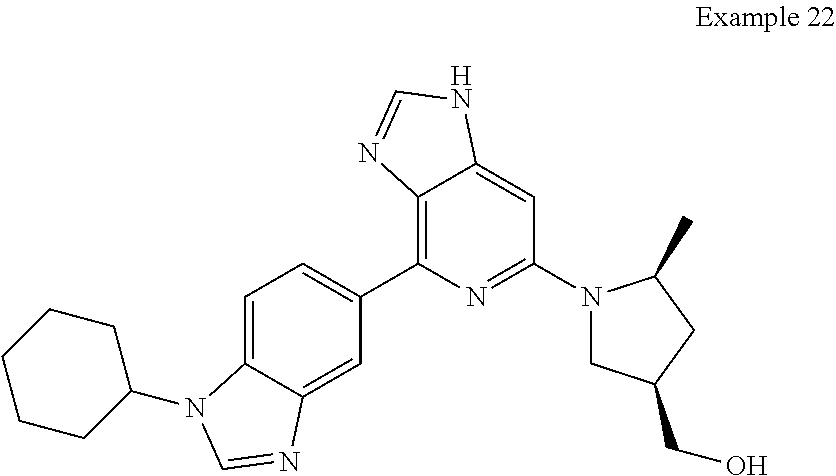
C1=C2C(=CC(C3=C4C(=CC(N5CC(CO)CC5C)=N3)NC=N4)=C1)N=CN2C1CCCCC1
